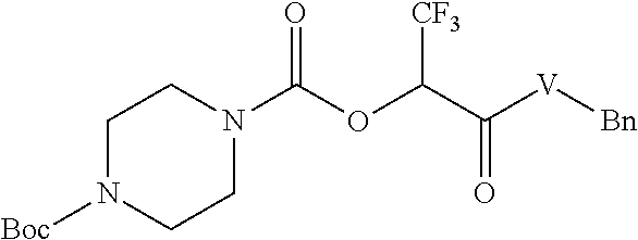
[Boc]N1CCN(C(OC(C(=O)[V][Bn])[CF3])=O)CC1
